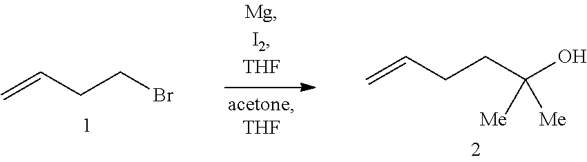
C=CCCBr.C=CCCC(O)([Me])[Me]
